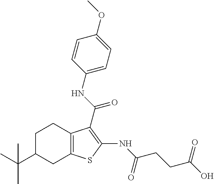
C12=C(C(C(NC3=CC=C(OC)C=C3)=O)=C(NC(CCC(O)=O)=O)S1)CCC(C(C)(C)C)C2
